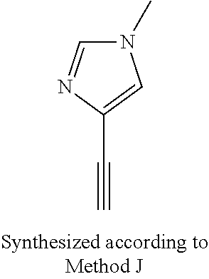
N1(C)C=NC(C#C)=C1
